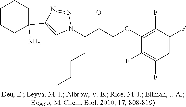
N1=NC(C2(N)CCCCC2)=CN1C(CCCC)C(=O)COC1=C(F)C(F)=CC(F)=C1F
